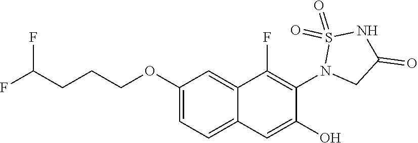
C1(OCCCC(F)F)=CC=C2C(=C1)C(F)=C(N1CC(=O)NS1(=O)=O)C(O)=C2
